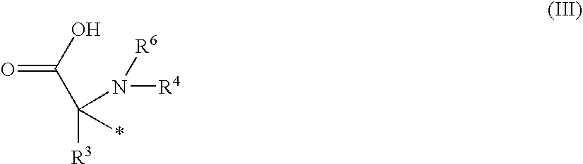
O=C(O)C([R3])(*)N([R4])[R6]
